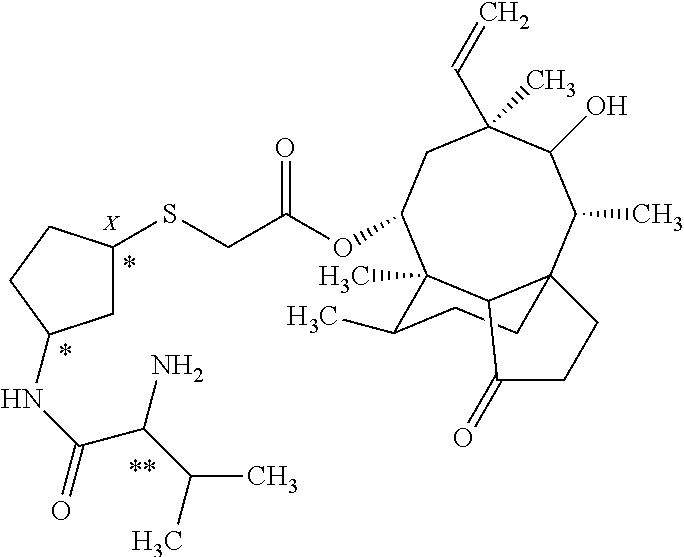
C1C(SCC(OC2C3(C)C4C(C(C)C(O)C(C)(C=C)C2)(CCC3C)CCC4=O)=O)CCC1NC(C(N)C(C)C)=O.[X].*.*.[**]
